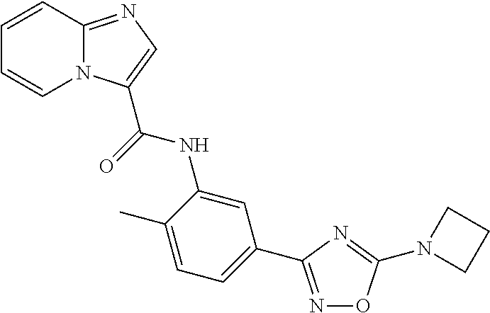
C1=CC2=NC=C(C(=O)NC3=CC(C4=NOC(N5CCC5)=N4)=CC=C3C)N2C=C1
